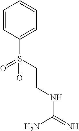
C(NC(=N)N)CS(C1=CC=CC=C1)(=O)=O
